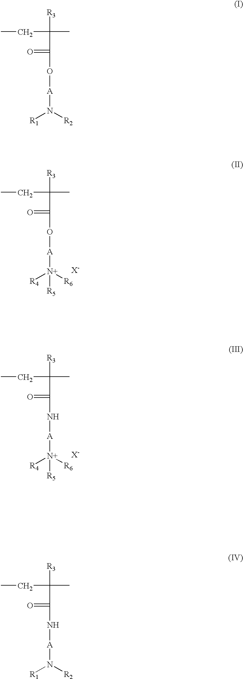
[R3]C(C)(CC)C(=O)O[A][N+]([R4])([R6])[R5].[X-].[R3]C(C)(CC)C(=O)N[A][N+]([R4])([R6])[R5].[X-].[R3]C(C)(CC)C(=O)O[A]N([R1])[R2].[R3]C(C)(CC)C(=O)N[A]N([R1])[R2]
